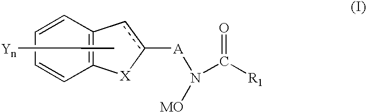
C1=CC=CC2=C1[X]c([A]N([MO])C(=O)[R1])c2.CCC[Yn]
